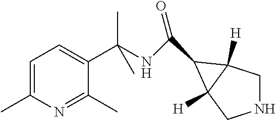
C1NCC2([H])C1([H])C2C(=O)NC(C1=CC=C(C)N=C1C)(C)C
